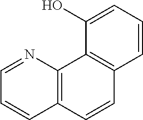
C1=CC=C(O)C2=C1C=CC1=C2N=CC=C1
